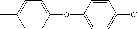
CC1=CC=C(OC2=CC=C(Cl)C=C2)C=C1
